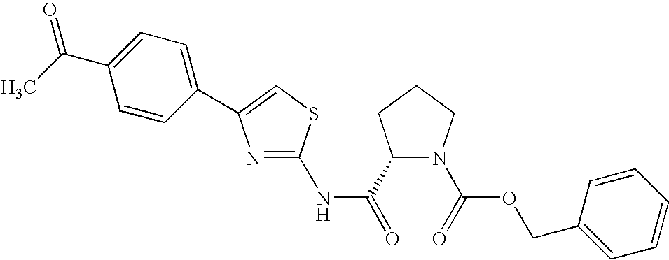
C1(C(=O)NC2=NC(C3=CC=C(C(C)=O)C=C3)=CS2)N(C(=O)OCC2=CC=CC=C2)CCC1
